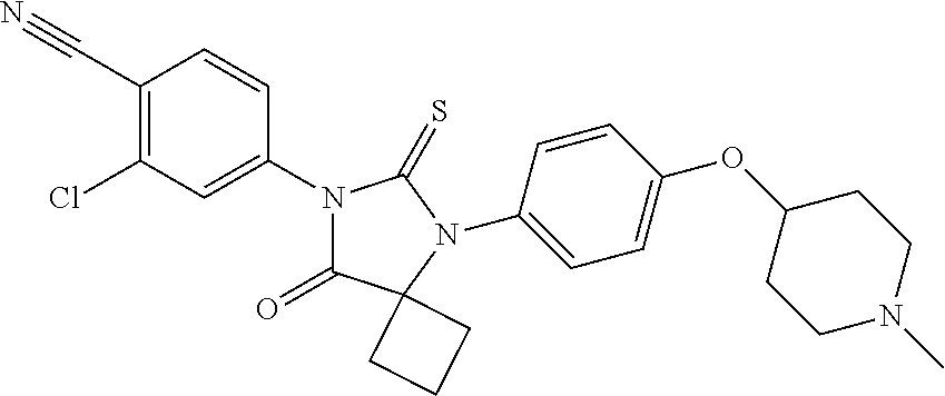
C1(C#N)=C(Cl)C=C(N2C(=O)C3(N(C4=CC=C(OC5CCN(C)CC5)C=C4)C2=S)CCC3)C=C1
